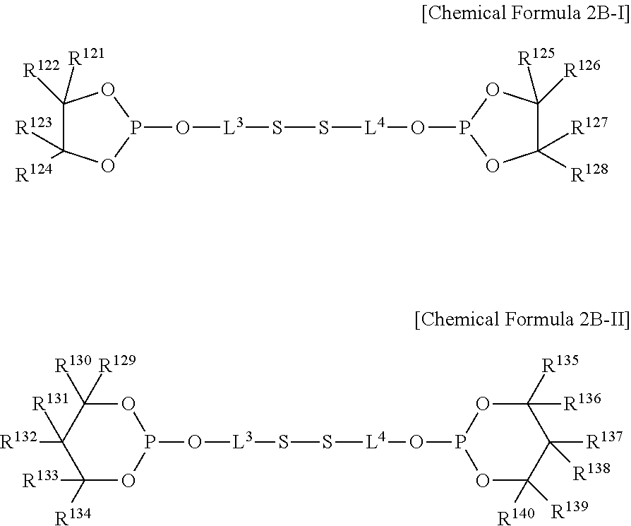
C1([R122])([R121])C([R123])([R124])OP(O[L3]SS[L4]OP2OC([R127])([R128])C([R125])([R126])O2)O1.C1([R132])([R131])C([R133])([R134])OP(O[L3]SS[L4]OP2OC([R139])([R140])C([R137])([R138])C([R135])([R136])O2)OC1([R130])[R129]
